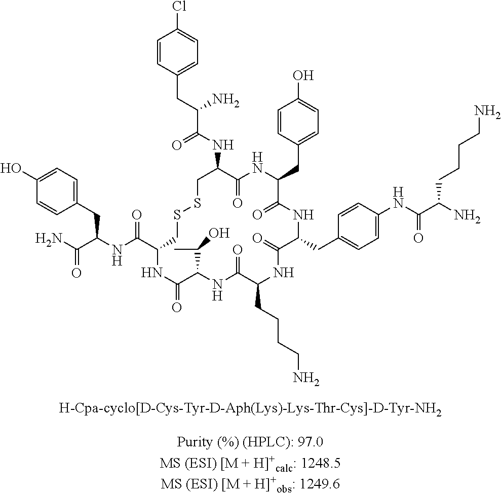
C1=CC(CC(C(NC2C(=O)NC(CC3=CC=C(O)C=C3)C(=O)NC(CC3=CC=C(NC(=O)C(N)CCCCN)C=C3)C(=O)NC(CCCCN)C(=O)NC(C(C)O)C(=O)NC(C(NC(C(N)=O)CC3=CC=C(O)C=C3)=O)CSSC2)=O)N)=CC=C1Cl
